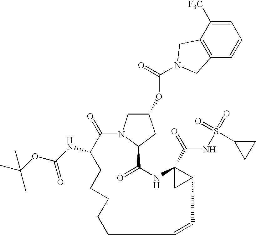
O(C1CN2C(C1)C(=O)NC1(C(=O)NS(=O)(C3CC3)=O)CC1C=CCCCCCC(NC(OC(C)(C)C)=O)C2=O)C(=O)N1CC2=C(C=CC=C2[F3C])C1
